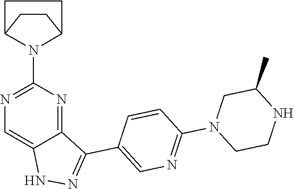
CC1CN(C2=NC=C(C3=NNC4=CN=C(N5C6CCC5CC6)N=C43)C=C2)CCN1
